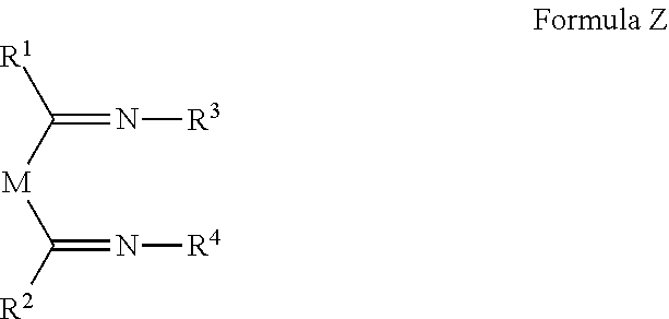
C(=N[R3])([R1])[M]C([R2])=N[R4]
